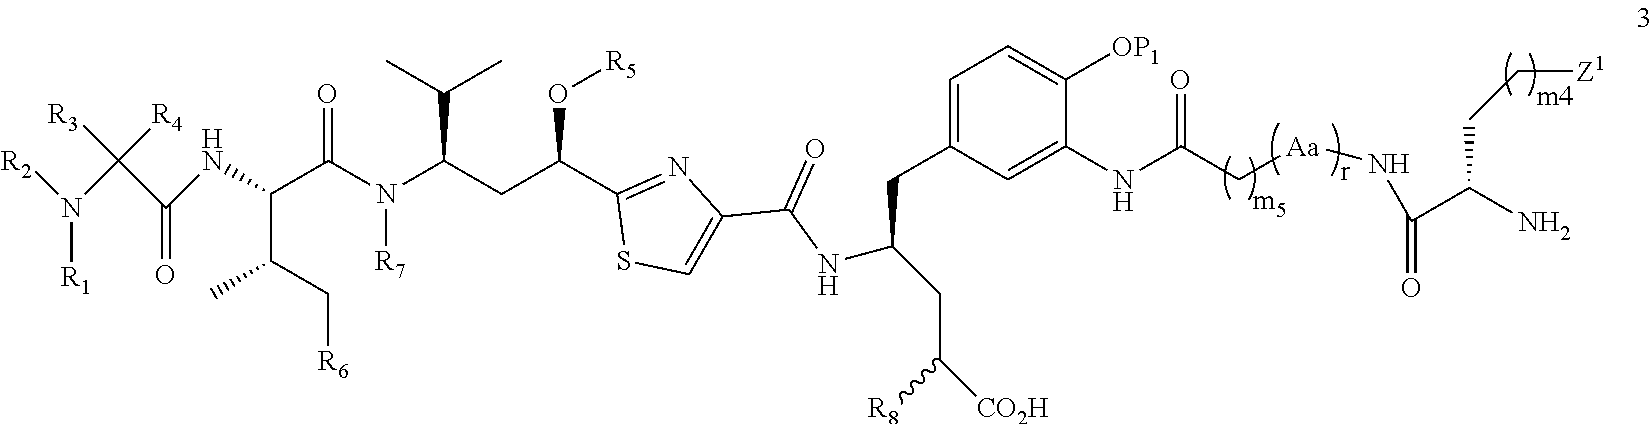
O=C(N(C(C(C)C)CC(O[R5])C1=NC(C(NC(CC([R8])[CO2H])CC2=CC=C([OP1])C(NC(C[Aa]NC(C(N)CC[Z1])=O)=O)=C2)=O)=CS1)[R7])C(C(C[R6])C)NC(C([R4])([R3])N([R2])[R1])=O
